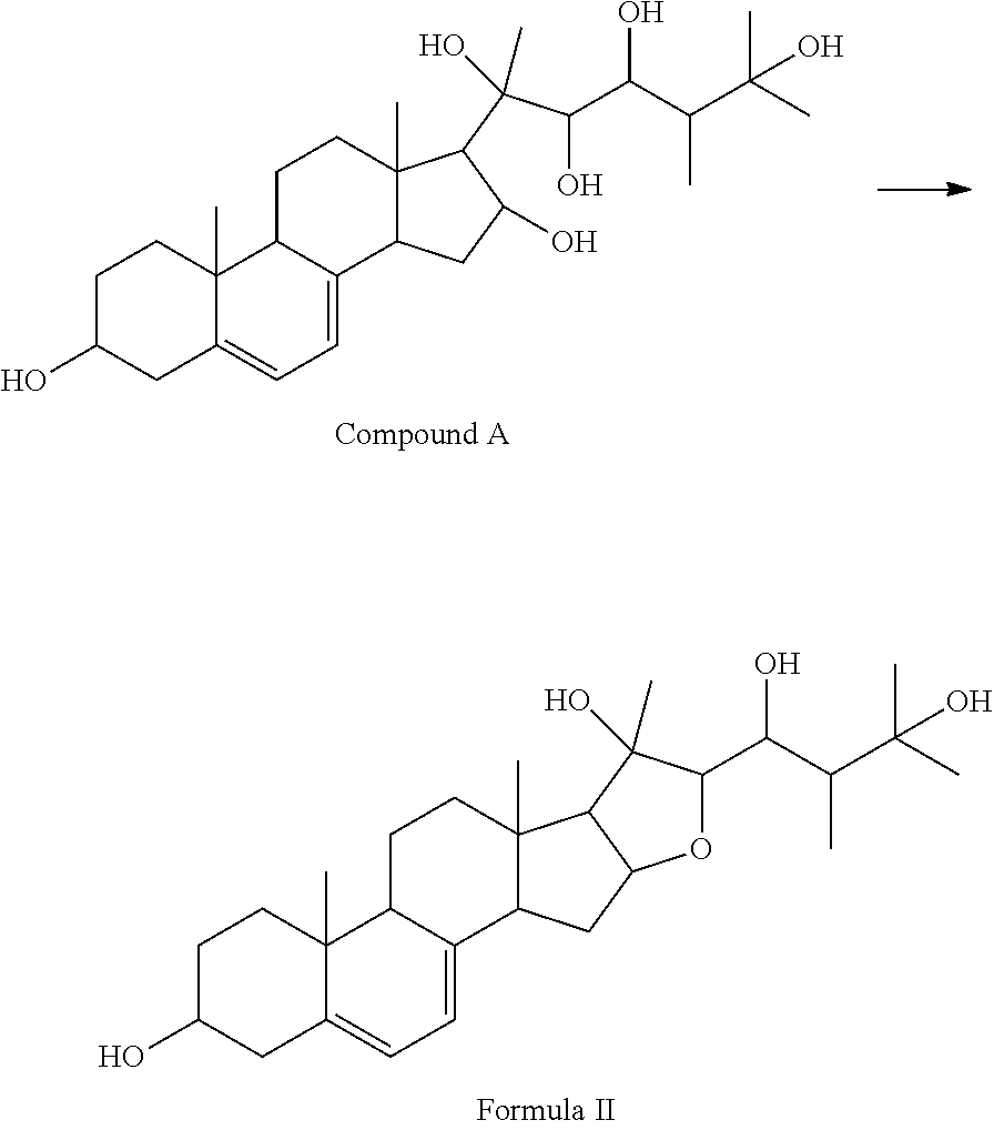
C1C(O)CC2=CC=C3C(C2(C)C1)CCC1(C)C3CC2C1C(C)(O)C(C(C(C(C)(C)O)C)O)O2.C1C(O)CC2=CC=C3C(C2(C)C1)CCC1(C)C3CC(O)C1C(C(C(C(C(C)(C)O)C)O)O)(C)O
